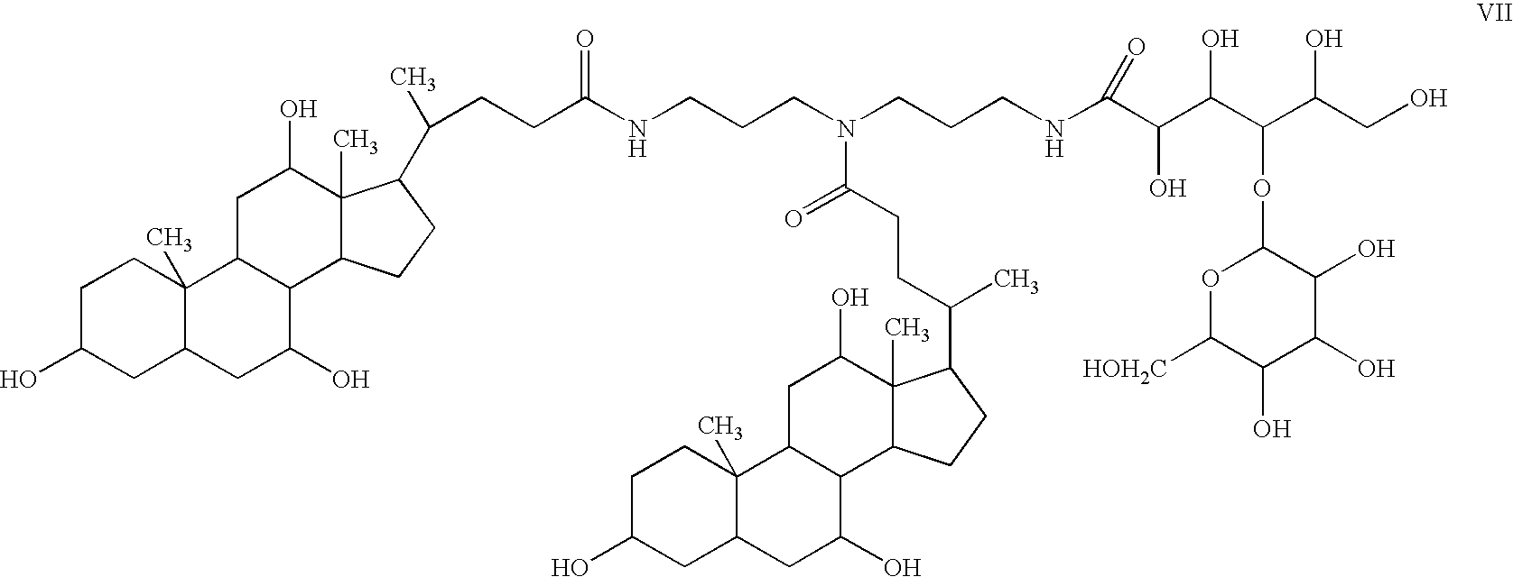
C1C(O)CC2C(C)(C1)C1C(C(O)C2)C2C(C)(C(O)C1)C(C(C)CCC(NCCCN(CCCNC(C(C(C(C(CO)O)OC1OC([HOH2C])C(O)C(O)C1O)O)O)=O)C(CCC(C)C1C3(C)C(C4C(O)CC5CC(O)CCC5(C)C4CC3O)CC1)=O)=O)CC2
